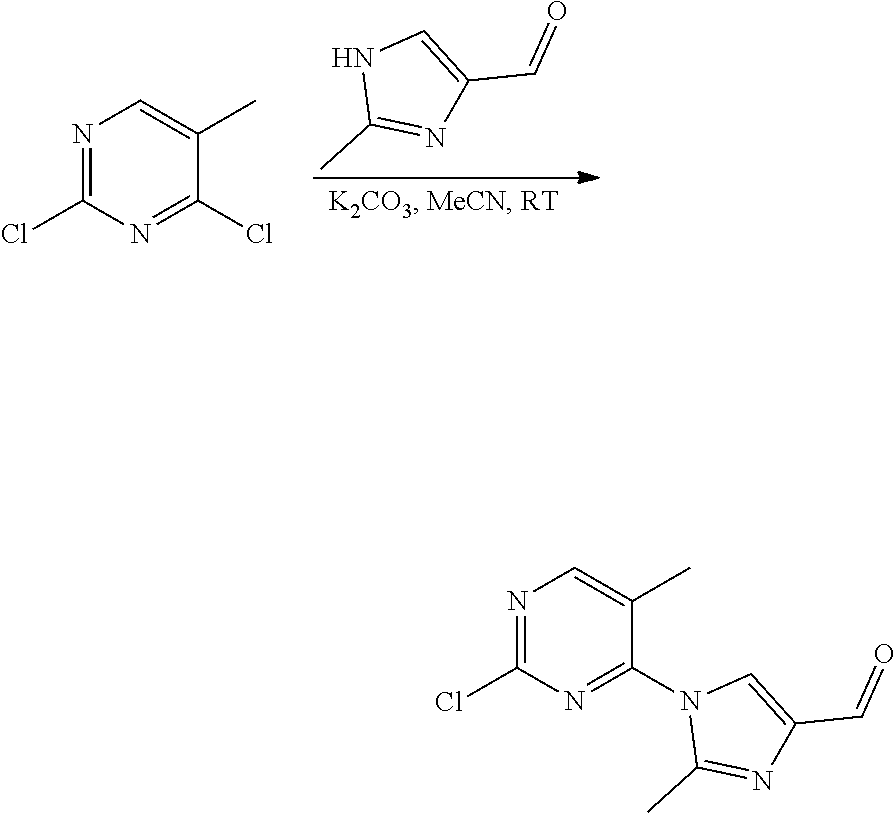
N1=C(Cl)N=C(Cl)C(C)=C1.N1C(C)=NC(C=O)=C1.N1=C(Cl)N=C(N2C(C)=NC(C=O)=C2)C(C)=C1
